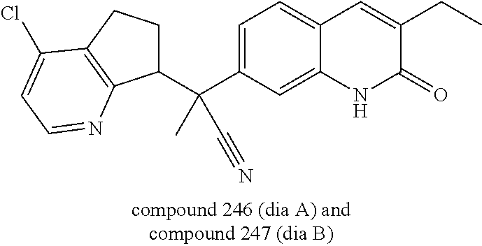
C1=C(C(C2CCC3=C2N=CC=C3Cl)(C)C#N)C=C2C(=C1)C=C(CC)C(=O)N2
